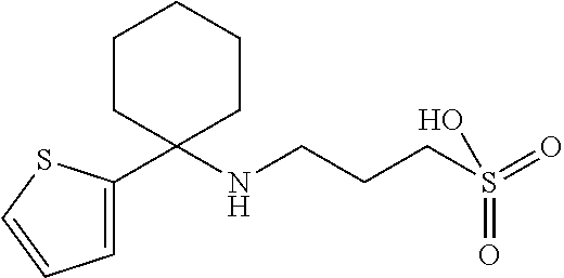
C1=C(C2(NCCCS(=O)(=O)O)CCCCC2)SC=C1
